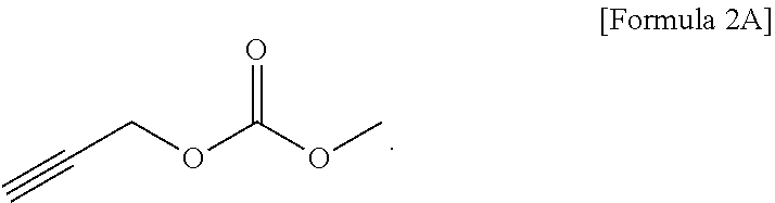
C(COC(OC)=O)#C
